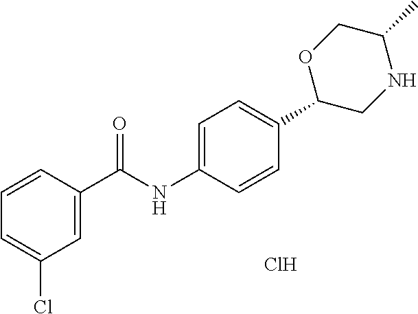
C1=CC(C(=O)NC2=CC=C(C3CNC(C)CO3)C=C2)=CC(Cl)=C1.Cl
